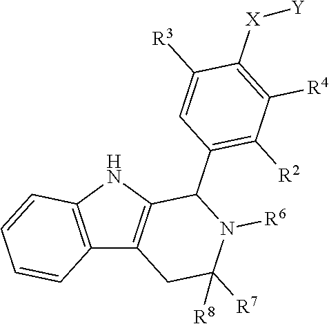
C12=C(NC3=C1CC([R7])([R8])N([R6])C3C1=C([R2])C([R4])=C([X][Y])C([R3])=C1)C=CC=C2
